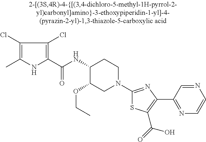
C1(NC(C2=C(Cl)C(Cl)=C(C)N2)=O)C(OCC)CN(C2=NC(C3=NC=CN=C3)=C(C(=O)O)S2)CC1
